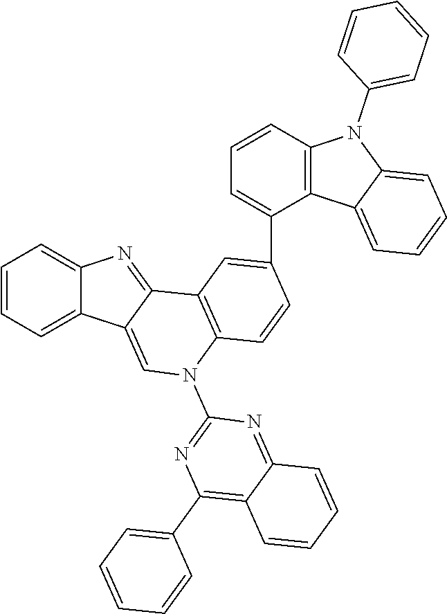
C1=CC=C2C(=C1)N=C1C2=CN(C2=NC(C3=CC=CC=C3)=C3C(=N2)C=CC=C3)C2=C1C=C(C1=CC=CC3=C1C1=CC=CC=C1N3C1=CC=CC=C1)C=C2
